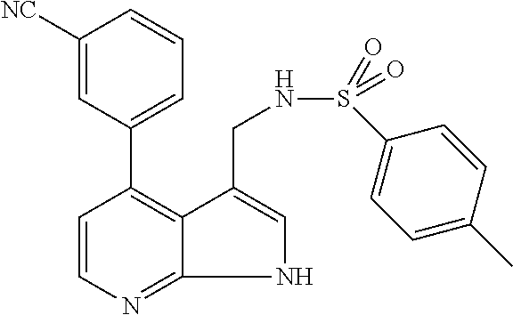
C1=CN=C2NC=C(CNS(C3=CC=C(C)C=C3)(=O)=O)C2=C1C1=CC=CC([NC])=C1
